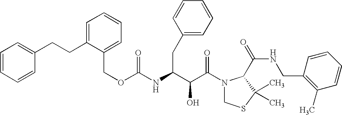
O(C(NC(C(C(N1CSC(C)(C)C1C(NCC1=C(C)C=CC=C1)=O)=O)O)CC1=CC=CC=C1)=O)CC1=CC=CC=C1CCC1=CC=CC=C1
